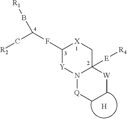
C1(FC(B[R1])C[R2])[Y]N2C([E][R4])(C[X]1)[W]CC[Q]2.[H]
